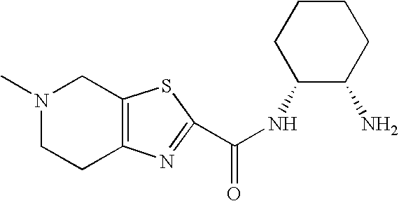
C1CCCC(NC(C2=NC3=C(S2)CN(C)CC3)=O)C1N
